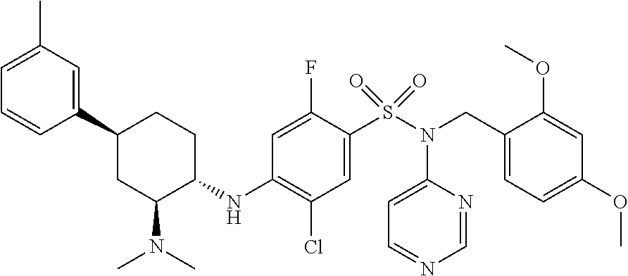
C1(NC2=C(Cl)C=C(S(N(C3=CC=NC=N3)CC3=CC=C(OC)C=C3OC)(=O)=O)C(F)=C2)CCC(C2=CC(C)=CC=C2)CC1N(C)C
